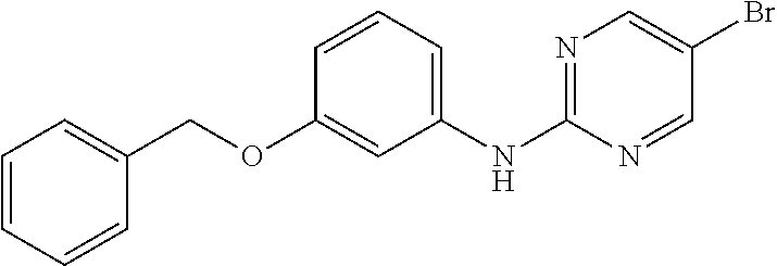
O(C1=CC(NC2=NC=C(Br)C=N2)=CC=C1)CC1=CC=CC=C1
